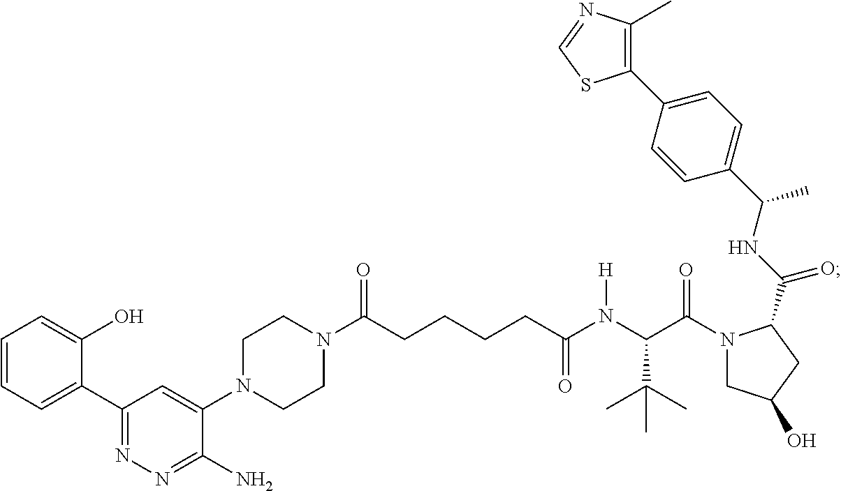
C1(C2=CC=CC=C2O)=NN=C(N)C(N2CCN(C(CCCCC(N(C(C(N3CC(O)CC3C(NC(C3=CC=C(C4=C(C)N=CS4)C=C3)C)=O)=O)C(C)(C)C)[H])=O)=O)CC2)=C1
